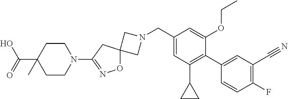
C1N(CC2=CC(C3CC3)=C(C3=CC(C#N)=C(F)C=C3)C(OCC)=C2)CC12ON=C(N1CCC(C(O)=O)(C)CC1)C2
